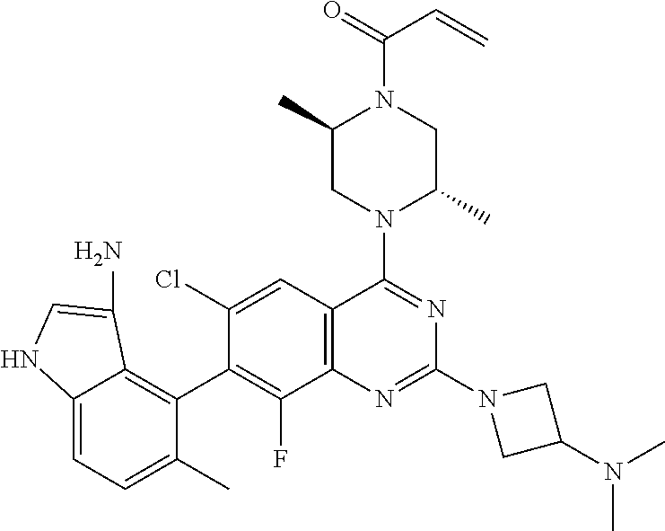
C12=CC=C(C)C(C3=C(F)C4=C(C=C3Cl)C(N3C(C)CN(C(=O)C=C)C(C)C3)=NC(N3CC(N(C)C)C3)=N4)=C1C(N)=CN2
